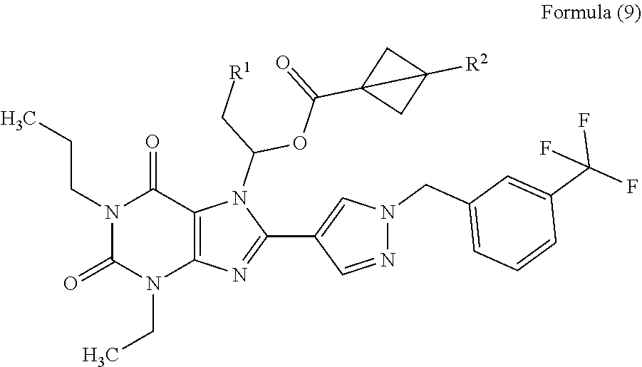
N1(CCC)C(=O)N(CC)C2=C(C1=O)N(C(C[R1])OC(C13CC1([R2])C3)=O)C(C1=CN(CC3=CC=CC(C(F)(F)F)=C3)N=C1)=N2
